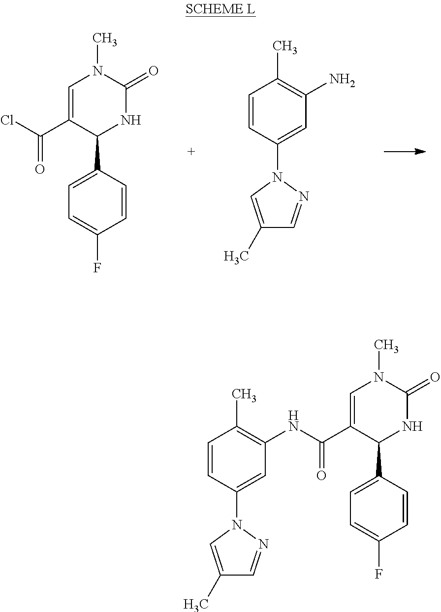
C1=C(C(Cl)=O)C(C2=CC=C(F)C=C2)NC(=O)N1C.C1=CC(N2C=C(C)C=N2)=CC(N)=C1C.C1=CC(N2C=C(C)C=N2)=CC(NC(=O)C2=CN(C)C(=O)NC2C2=CC=C(F)C=C2)=C1C
